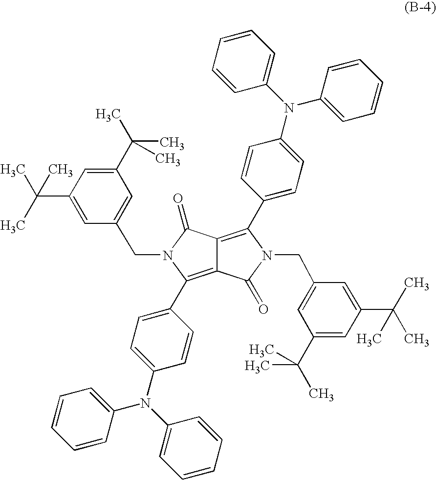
C12=C(C3=CC=C(N(C4=CC=CC=C4)C4=CC=CC=C4)C=C3)N(CC3=CC(C(C)(C)C)=CC(C(C)(C)C)=C3)C(=O)C1=C(C1=CC=C(N(C3=CC=CC=C3)C3=CC=CC=C3)C=C1)N(CC1=CC(C(C)(C)C)=CC(C(C)(C)C)=C1)C2=O
